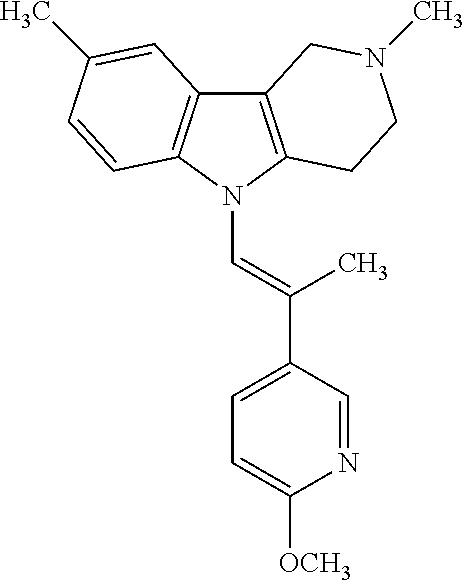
C12=C(N(C=C(C3=CC=C([OCH3])N=C3)C)C3=C1C=C(C)C=C3)CCN(C)C2
